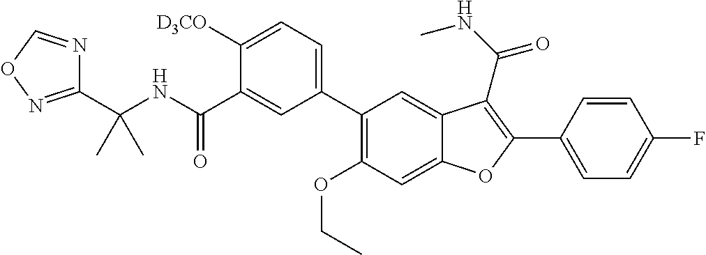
C(NC(C1=CC(C2=C(OCC)C=C3C(=C2)C(C(NC)=O)=C(C2=CC=C(F)C=C2)O3)=CC=C1[D3CO])=O)(C)(C)C1=NOC=N1
